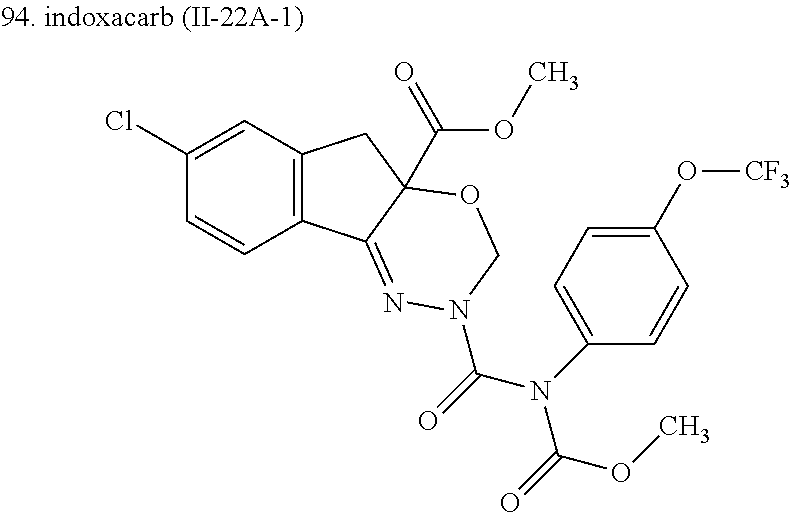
C1(Cl)=CC2=C(C=C1)C1=NN(C(=O)N(C3=CC=C(O[CF3])C=C3)C(=O)OC)COC1(C(OC)=O)C2
